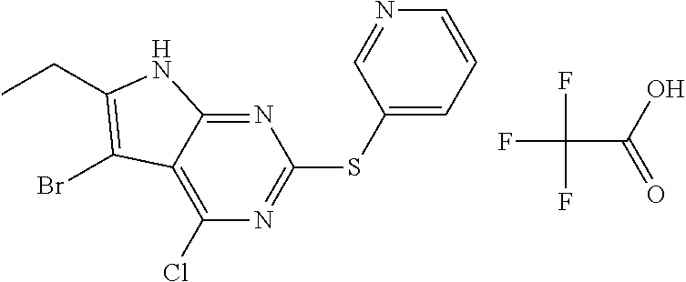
N1=C2C(=C(Cl)N=C1SC1=CC=CN=C1)C(Br)=C(CC)N2.FC(C(=O)O)(F)F
